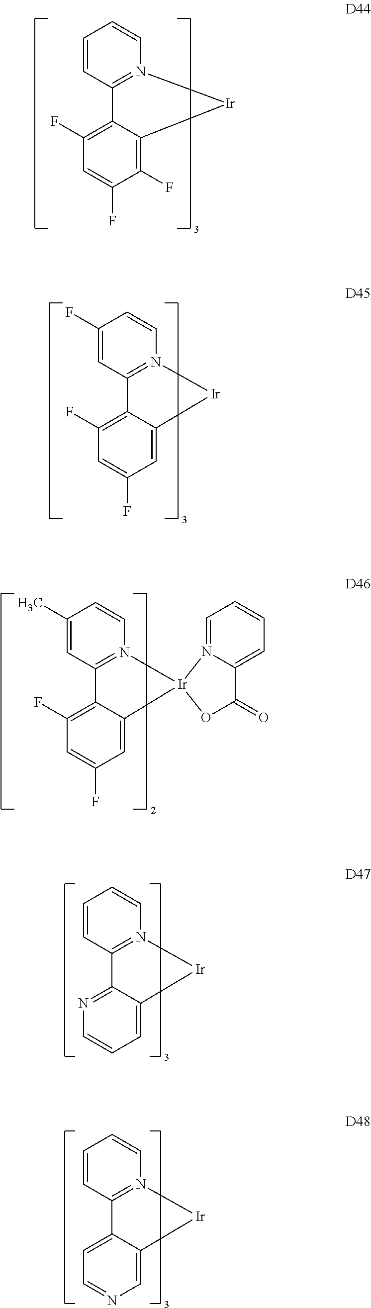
C1(C)=CC2=N(C=C1)[Ir]1(C3=CC(F)=CC(F)=C23)N2=CC=CC=C2C(=O)O1.C1=CC2=N(C=C1)[Ir]C1=CN=CC=C21.C1=CC2=N(C=C1)[Ir]C1=C(F)C(F)=CC(F)=C21.C1(F)=CC2=N(C=C1)[Ir]C1=CC(F)=CC(F)=C21.C1=CC2=N(C=C1)[Ir]C1=CC=CN=C21
